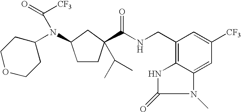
C1COCCC1N(C(=O)[CF3])C1CC(C(NCC2=C3NC(=O)N(C)C3=CC([CF3])=C2)=O)(C(C)C)CC1
